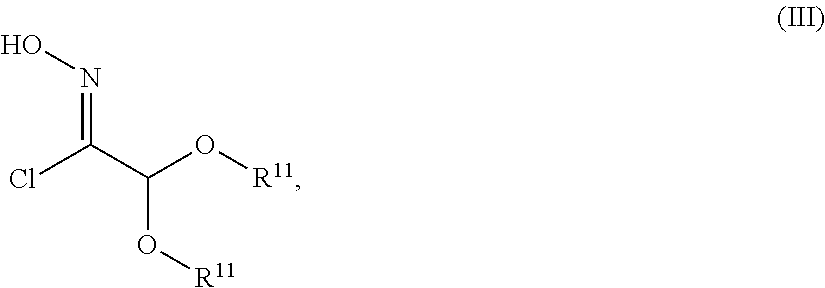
ClC(C(O[R11])O[R11])=NO
